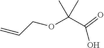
O(C(C(O)=O)(C)C)CC=C
